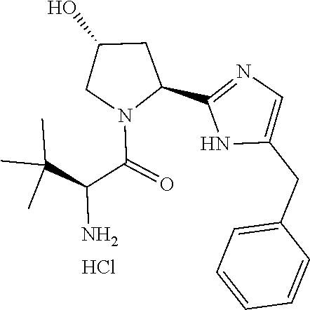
N1C(CC2=CC=CC=C2)=CN=C1C1CC(O)CN1C(C(C(C)(C)C)N)=O.Cl
